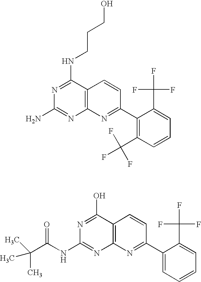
C12=C(C(NCCCO)=NC(N)=N1)C=CC(C1=C(C(F)(F)F)C=CC=C1C(F)(F)F)=N2.C12=C(C(O)=NC(NC(C(C)(C)C)=O)=N1)C=CC(C1=CC=CC=C1C(F)(F)F)=N2
